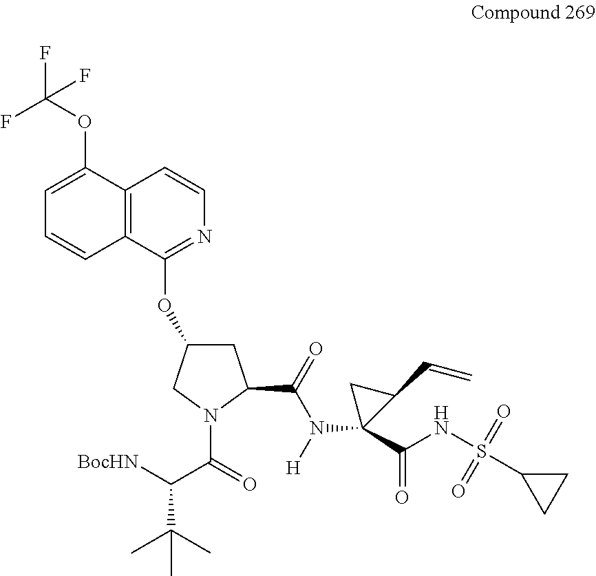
[BocHN]C(C(=O)N1C(C(=O)N([H])C2(C(NS(C3CC3)(=O)=O)=O)C(C=C)C2)CC(OC2=NC=CC3=C2C=CC=C3OC(F)(F)F)C1)C(C)(C)C
